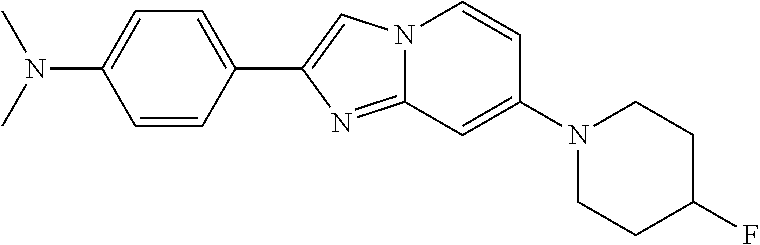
C1(C2=CN3C(=N2)C=C(N2CCC(F)CC2)C=C3)=CC=C(N(C)C)C=C1
